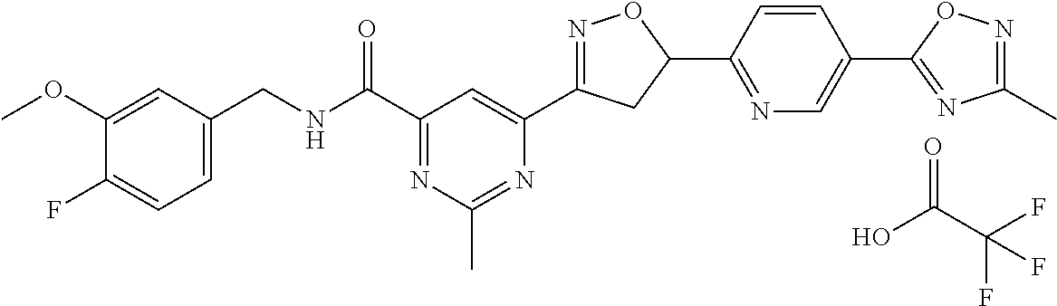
C1=C(CNC(C2=NC(C)=NC(C3=NOC(C4=NC=C(C5=NC(C)=NO5)C=C4)C3)=C2)=O)C=C(OC)C(F)=C1.O=C(C(F)(F)F)O
